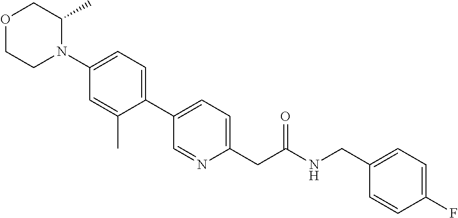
N1(C2=CC=C(C3=CC=C(CC(NCC4=CC=C(F)C=C4)=O)N=C3)C(C)=C2)C(C)COCC1
